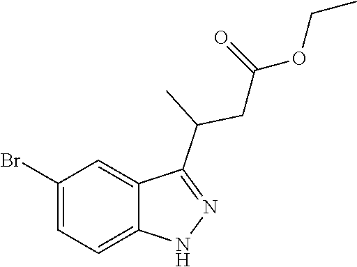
C1(Br)=CC=C2C(=C1)C(C(C)CC(=O)OCC)=NN2
